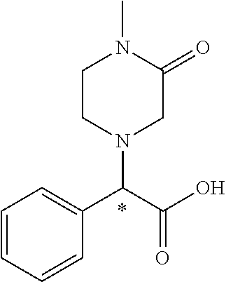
C1=CC=CC(C(C(O)=O)N2CC(=O)N(C)CC2)=C1
